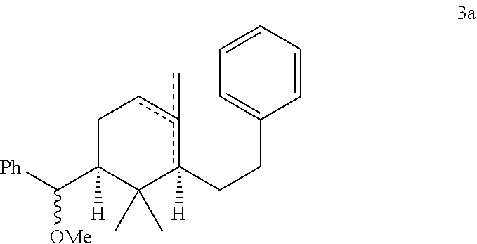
C1C(C([Ph])[OMe])([H])C(C)(C)c(CCC2=CC=CC=C2)([H])c(c)c1
